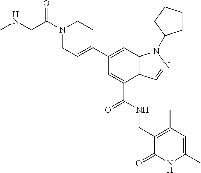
C1(C2=CCN(C(CNC)=O)CC2)=CC2=C(C(C(NCC3=C(C)C=C(C)NC3=O)=O)=C1)C=NN2C1CCCC1
